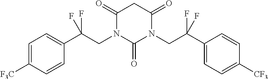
C1=C([F3C])C=CC(C(CN2C(=O)N(CC(C3=CC=C([CF3])C=C3)(F)F)C(=O)CC2=O)(F)F)=C1
